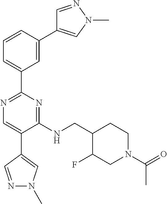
N1=C(C2=CC=CC(C3=CN(C)N=C3)=C2)N=C(NCC2C(F)CN(C(=O)C)CC2)C(C2=CN(C)N=C2)=C1
